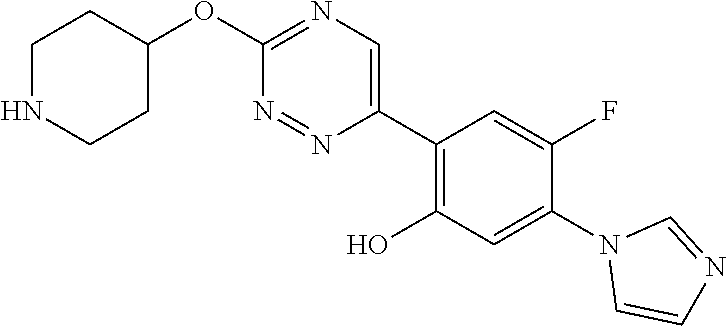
O(C1=NC=C(C2=C(O)C=C(N3C=CN=C3)C(F)=C2)N=N1)C1CCNCC1
